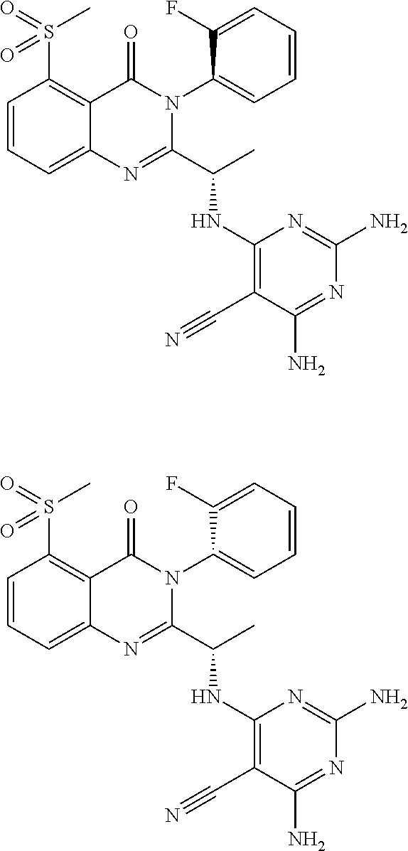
C1=CC(S(=O)(C)=O)=C2C(=C1)N=C(C(C)NC1=C(C#N)C(N)=NC(N)=N1)N(C1=CC=CC=C1F)C2=O.C1=CC(S(=O)(C)=O)=C2C(=C1)N=C(C(C)NC1=C(C#N)C(N)=NC(N)=N1)N(C1=CC=CC=C1F)C2=O
